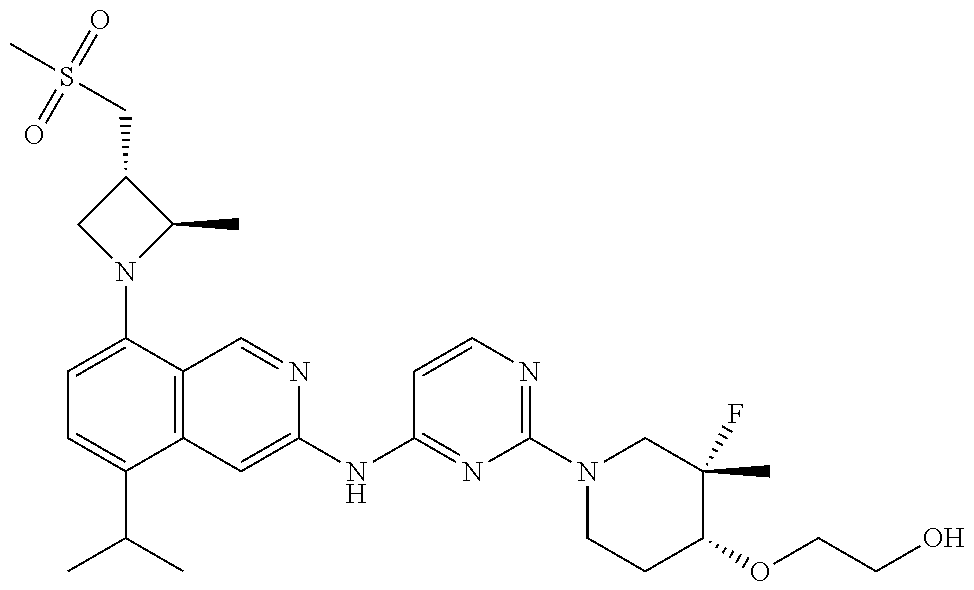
C1=C(N2C(C)C(CS(C)(=O)=O)C2)C2=C(C(C(C)C)=C1)C=C(NC1=NC(N3CCC(OCCO)C(F)(C)C3)=NC=C1)N=C2
